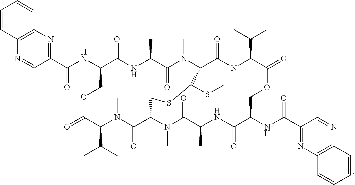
C1(C(=O)NC2COC(=O)C(C(C)C)N(C)C(=O)C3N(C)C(=O)C(C)NC(=O)C(NC(C4=NC5=C(N=C4)C=CC=C5)=O)COC(=O)C(C(C)C)N(C)C(=O)C(N(C)C(=O)C(C)NC2=O)C(SC)SC3)=NC2=C(N=C1)C=CC=C2
